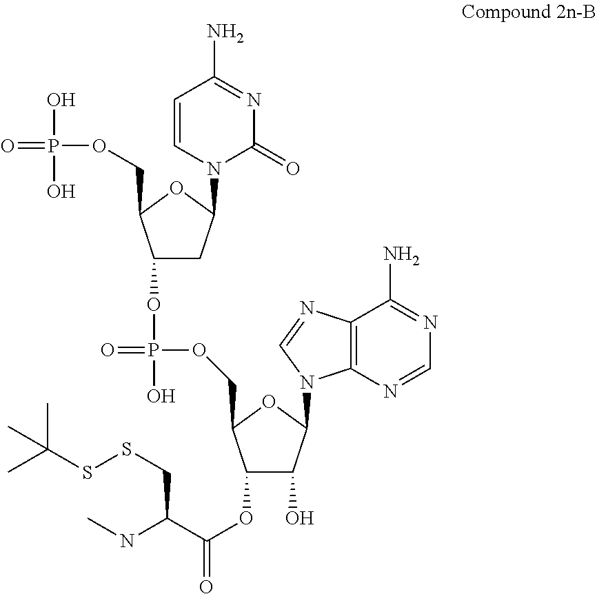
N1=C(N)C2=C(N=C1)N(C1C(O)C(OC(=O)C(NC)CSSC(C)(C)C)C(COP(=O)(O)OC3CC(N4C(=O)N=C(N)C=C4)OC3COP(=O)(O)O)O1)C=N2
